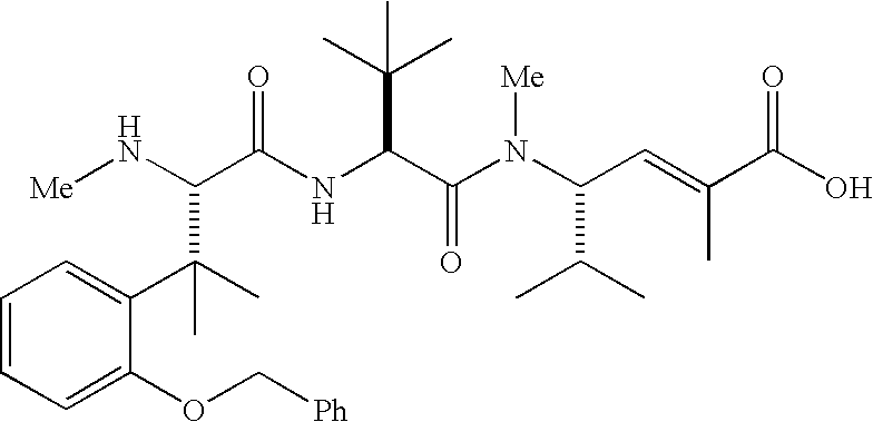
C(C(NC(C(N(C(C=C(C(=O)O)C)C(C)C)[Me])=O)C(C)(C)C)=O)(C(C1=CC=CC=C1OC[Ph])(C)C)N[Me]
